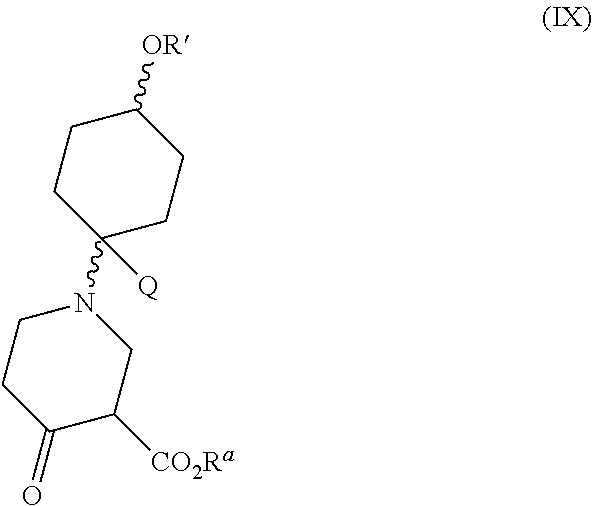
C1CC(=O)C([CO2Ra])CN1C1([Q])CCC([OR])CC1
